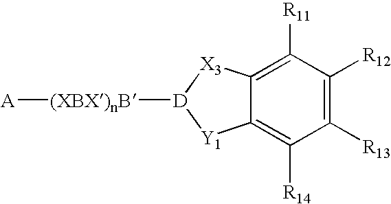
[A][(XBX)nB][D]1[Y1]C2=C([R14])C([R13])=C([R12])C([R11])=C2[X3]1
